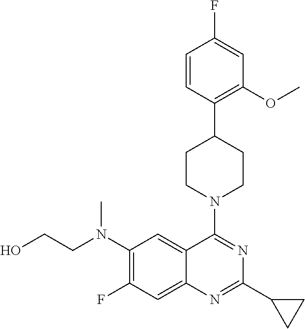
C1(N(CCO)C)=C(F)C=C2C(=C1)C(N1CCC(C3=C(OC)C=C(F)C=C3)CC1)=NC(C1CC1)=N2
